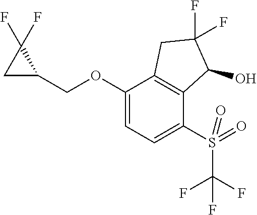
C(OC1=CC=C(S(C(F)(F)F)(=O)=O)C2=C1CC(F)(F)C2O)C1C(F)(F)C1
